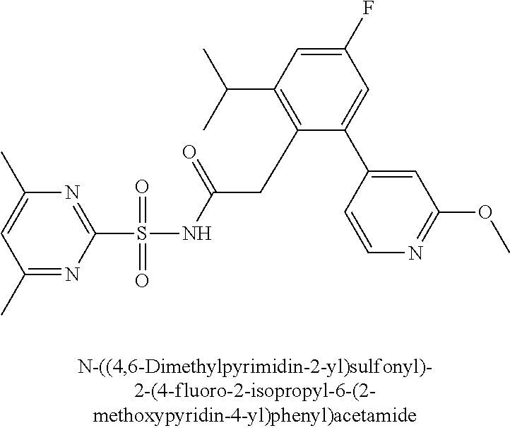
C1=C(C)N=C(S(NC(CC2=C(C(C)C)C=C(F)C=C2C2=CC(OC)=NC=C2)=O)(=O)=O)N=C1C
